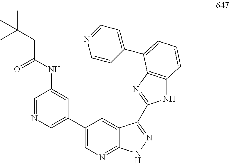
C1=NC=C(C2=CN=C3C(=C2)C(C2=NC4=C(N2)C=CC=C4C2=CC=NC=C2)=NN3)C=C1NC(CC(C)(C)C)=O
